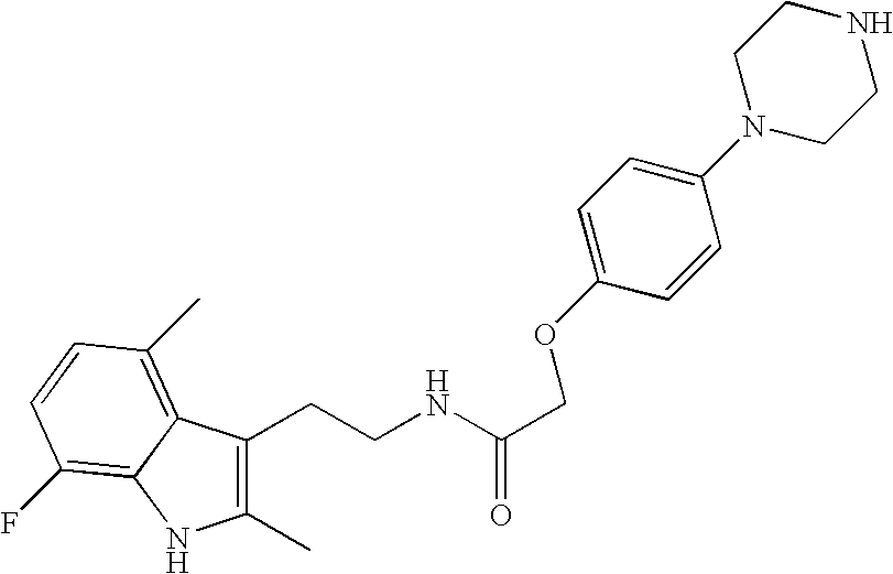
C1(C)=C(CCNC(COC2=CC=C(N3CCNCC3)C=C2)=O)C2=C(C)C=CC(F)=C2N1
